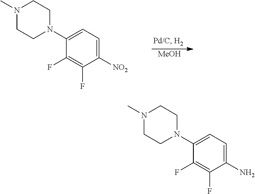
[MeOH].C1(N2CCN(C)CC2)=CC=C([NO2])C(F)=C1F.C1(N2CCN(C)CC2)=CC=C(N)C(F)=C1F
